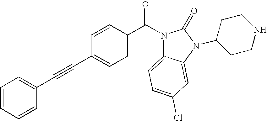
C1=CC=CC(C#CC2=CC=C(C(N3C4=CC=C(Cl)C=C4N(C4CCNCC4)C3=O)=O)C=C2)=C1
